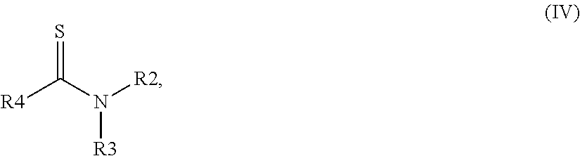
[R4]C(N([R2])[R3])=S
